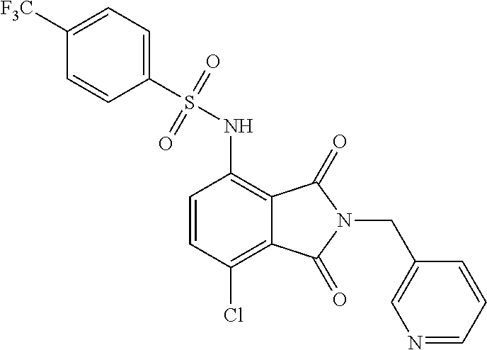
C1=CC(Cl)=C2C(=C1NS(=O)(=O)C1=CC=C([F3C])C=C1)C(=O)N(CC1=CN=CC=C1)C2=O
